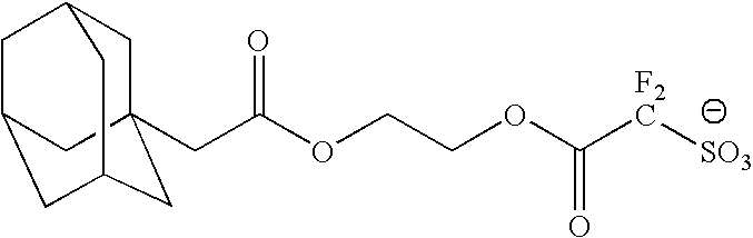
O(C([F2C][SO3])=O)CCOC(CC12CC3CC(CC(C1)C3)C2)=O
